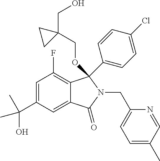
C1=C(C(C)(O)C)C=C2C(=C1F)C(C1=CC=C(Cl)C=C1)(OCC1(CO)CC1)N(CC1=CC=C(C)C=N1)C2=O
